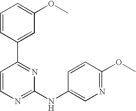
C1=CC(C2=NC(NC3=CN=C(OC)C=C3)=NC=C2)=CC(OC)=C1
